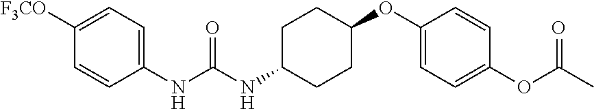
C1([F3CO])=CC=C(NC(NC2CCC(OC3=CC=C(OC(C)=O)C=C3)CC2)=O)C=C1
